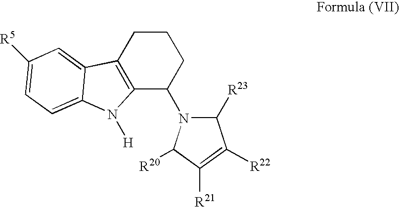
C12=C(CCCC1N1C([R23])C([R22])=C([R21])C1[R20])C1=CC([R5])=CC=C1N2[H]
